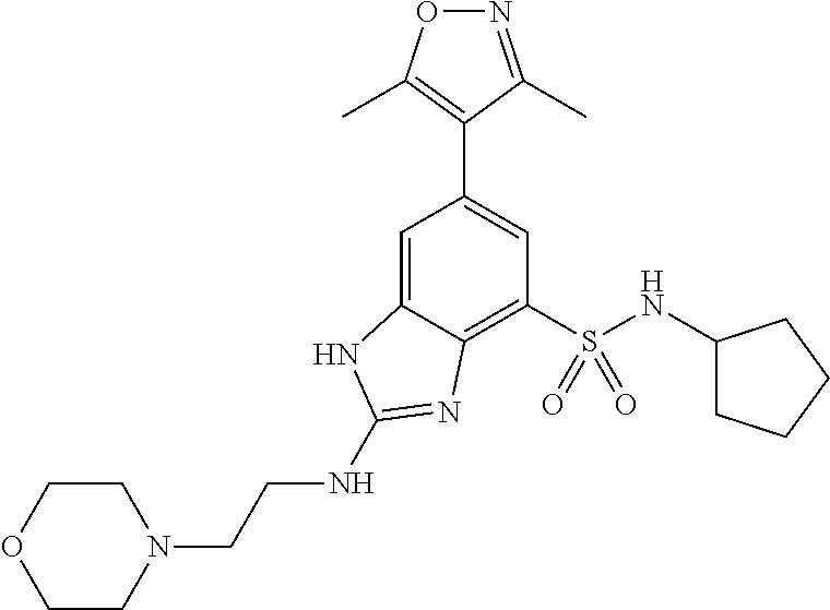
O1N=C(C)C(C2=CC(S(NC3CCCC3)(=O)=O)=C3C(=C2)NC(NCCN2CCOCC2)=N3)=C1C
